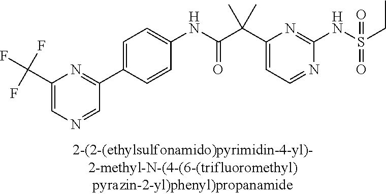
C1(NC(=O)C(C2=CC=NC(NS(=O)(=O)CC)=N2)(C)C)=CC=C(C2=NC(C(F)(F)F)=CN=C2)C=C1
